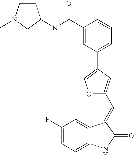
C1(F)=CC=C2C(=C1)C(=CC1=CC(C3=CC=CC(C(N(C)C4CCN(C)C4)=O)=C3)=CO1)C(=O)N2
